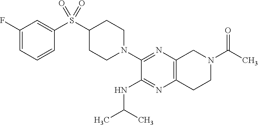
C1(F)=CC=CC(S(C2CCN(C3=NC4=C(N=C3NC(C)C)CCN(C(C)=O)C4)CC2)(=O)=O)=C1
